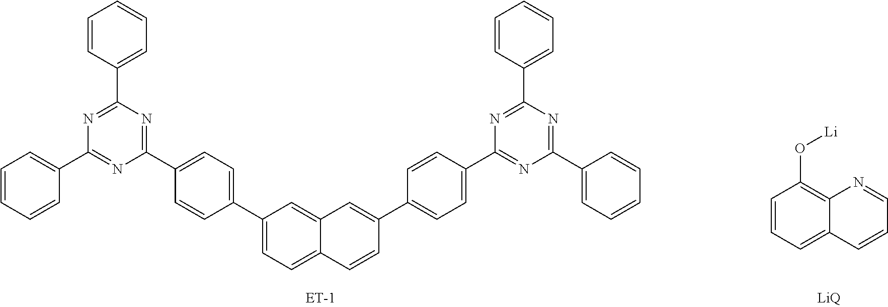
C1=CC(C2=NC(C3=CC=CC=C3)=NC(C3=CC=C(C4=CC=C5C(=C4)C=C(C4=CC=C(C6=NC(C7=CC=CC=C7)=NC(C7=CC=CC=C7)=N6)C=C4)C=C5)C=C3)=N2)=CC=C1.C1=CC=C2C(=C1O[Li])N=CC=C2.[LiQ]
